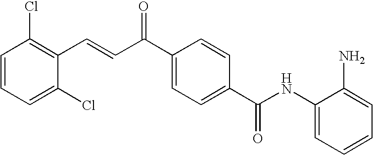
C1(NC(C2=CC=C(C(=O)C=CC3=C(Cl)C=CC=C3Cl)C=C2)=O)=CC=CC=C1N
